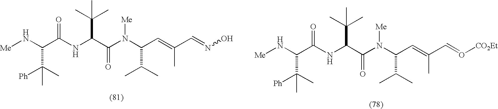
[Me]NC(C(NC(C(N(C(C=C(C=O[CO2Et])C)C(C)C)[Me])=O)C(C)(C)C)=O)C(C)([Ph])C.[Me]NC(C(NC(C(N(C(C=C(C=NO)C)C(C)C)[Me])=O)C(C)(C)C)=O)C(C)([Ph])C
